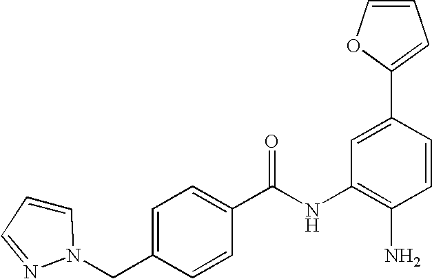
C1=CN(CC2=CC=C(C(NC3=C(N)C=CC(C4=CC=CO4)=C3)=O)C=C2)N=C1
